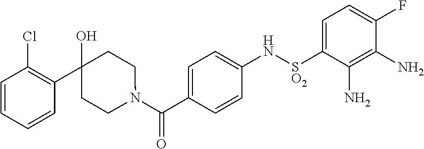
C1=C(C(N2CCC(O)(C3=C(Cl)C=CC=C3)CC2)=O)C=CC(N[SO2]C2=CC=C(F)C(N)=C2N)=C1
